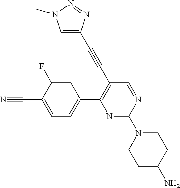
C1(C#CC2=CN(C)N=N2)=C(C2=CC=C(C#N)C(F)=C2)N=C(N2CCC(N)CC2)N=C1
